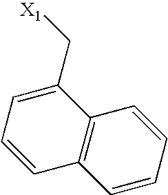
C(C1=CC=CC2=C1C=CC=C2)[X1]
